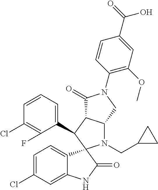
C1(C2C3C(N(CC4CC4)C24C2=CC=C(Cl)C=C2NC4=O)CN(C2=C(OC)C=C(C(=O)O)C=C2)C3=O)=CC=CC(Cl)=C1F
